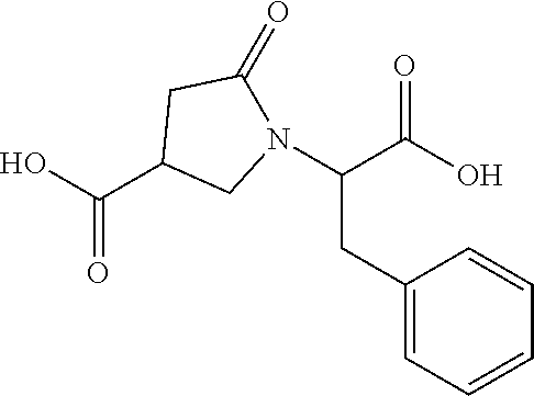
OC(C1CN(C(C(O)=O)CC2=CC=CC=C2)C(=O)C1)=O
